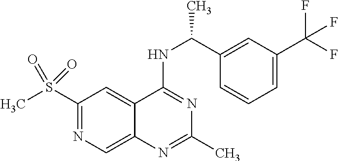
C1(S(C)(=O)=O)=NC=C2C(=C1)C(NC(C1=CC(C(F)(F)F)=CC=C1)C)=NC(C)=N2
